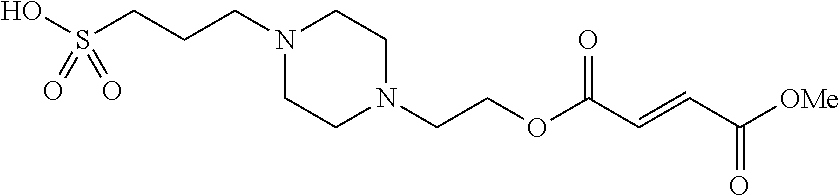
N1(CCCS(O)(=O)=O)CCN(CCOC(C=CC([OMe])=O)=O)CC1
